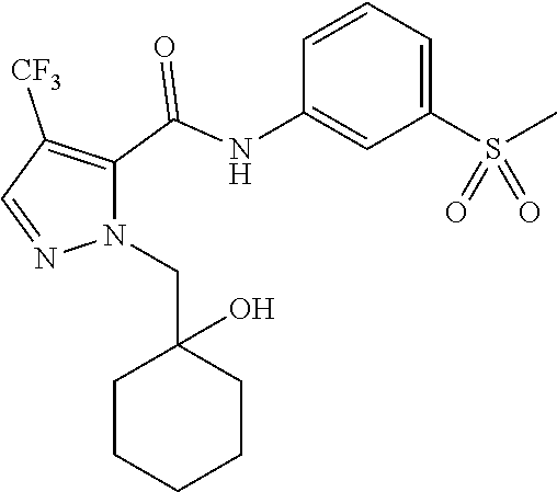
C1=CC(NC(C2=C([CF3])C=NN2CC2(O)CCCCC2)=O)=CC(S(C)(=O)=O)=C1
